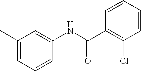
CC1=CC=CC(NC(C2=C(Cl)C=CC=C2)=O)=C1
